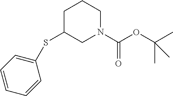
O(C(N1CCCC(SC2=CC=CC=C2)C1)=O)C(C)(C)C
